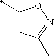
C1(C)CC(C)=NO1
